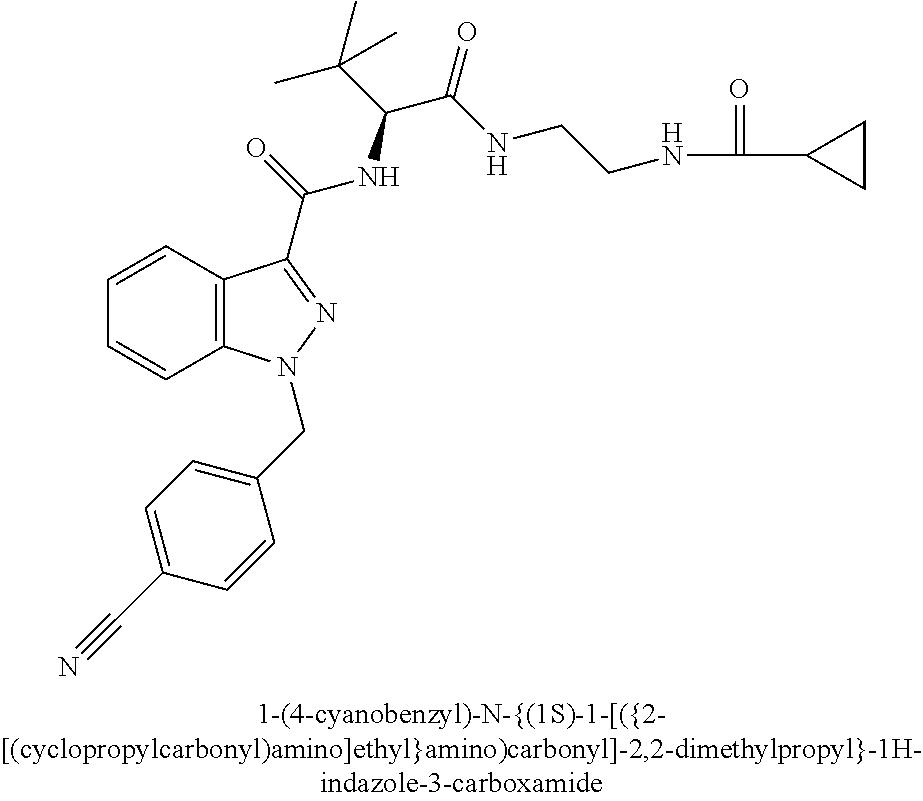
C1=CC2=C(C=C1)N(CC1=CC=C(C#N)C=C1)N=C2C(NC(C(C)(C)C)C(NCCNC(C1CC1)=O)=O)=O
